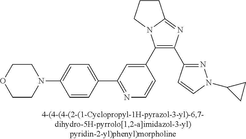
C1(C2=CC(C3=CC=C(N4CCOCC4)C=C3)=NC=C2)=C(C2=NN(C3CC3)C=C2)N=C2N1CCC2
